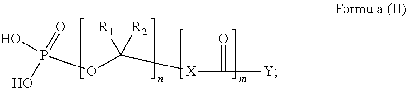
C([Y])(=O)[X]C(OP(O)(=O)O)([R1])[R2]
